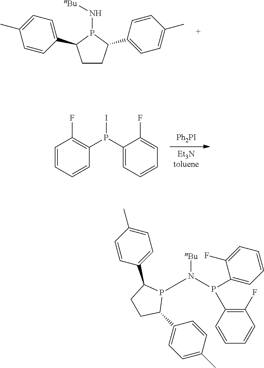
[Ph2PI].[Et3Ntoluene].IP(C1=CC=CC=C1F)C1=C(F)C=CC=C1.C1CC(C2=CC=C(C)C=C2)P(N[nBu])C1C1=CC=C(C)C=C1.C1(P(C2=C(F)C=CC=C2)N([nBu])P2C(C3=CC=C(C)C=C3)CCC2C2=CC=C(C)C=C2)=CC=CC=C1F
